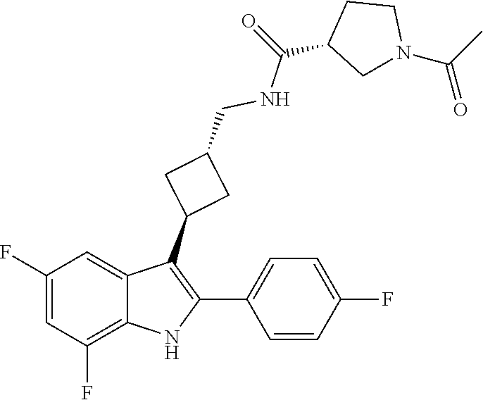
O=C(NCC1CC(C2=C(C3=CC=C(F)C=C3)NC3=C(F)C=C(F)C=C23)C1)C1CN(C(C)=O)CC1
